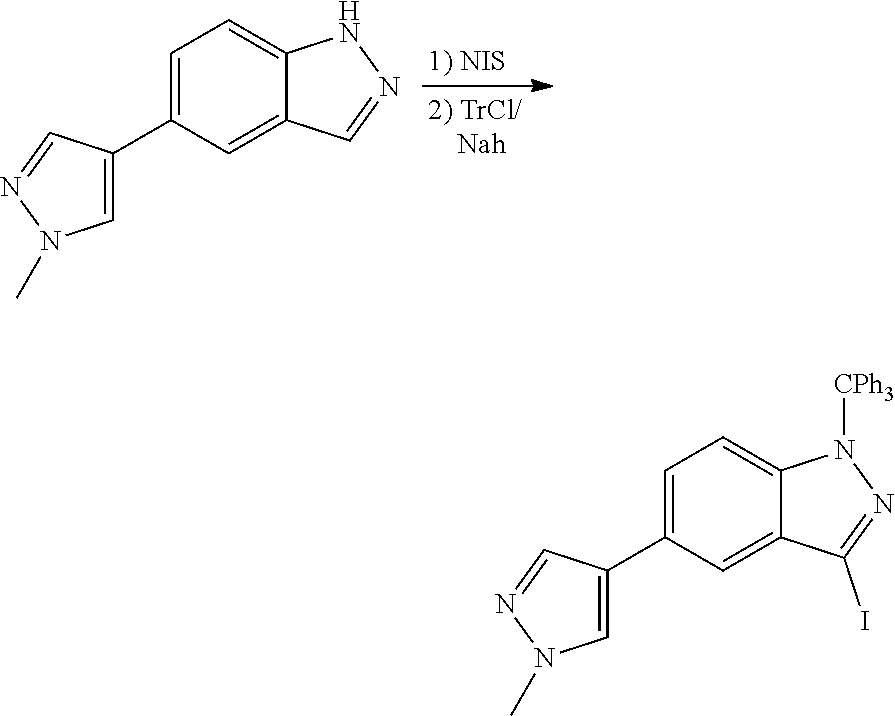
C1=C(C2=CN(C)N=C2)C=C2C(=C1)NN=C2.C1=C(C2=CN(C)N=C2)C=C2C(=C1)N([CPh3])N=C2I
